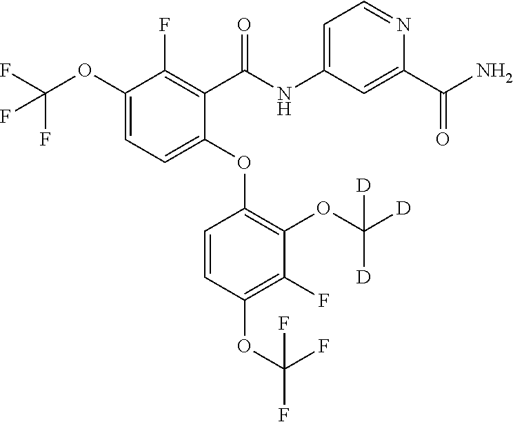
C1(OC(F)(F)F)=CC=C(OC2=C(OC([D])([D])[D])C(F)=C(OC(F)(F)F)C=C2)C(C(=O)NC2=CC=NC(C(N)=O)=C2)=C1F
